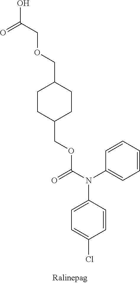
C1=C(N(C(=O)OCC2CCC(COCC(O)=O)CC2)C2=CC=CC=C2)C=CC(Cl)=C1
